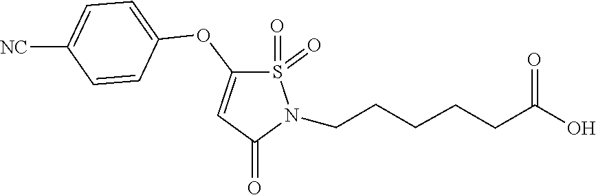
O=S1(=O)N(CCCCCC(=O)O)C(=O)C=C1OC1=CC=C([NC])C=C1
